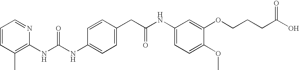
C1=CC(CC(NC2=CC=C(OC)C(OCCCC(O)=O)=C2)=O)=CC=C1NC(NC1=C(C)C=CC=N1)=O
